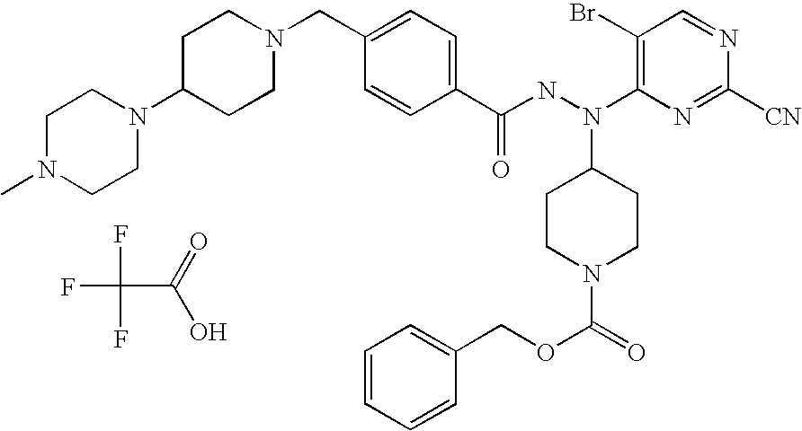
C1N(C)CCN(C2CCN(CC3=CC=C(C(=O)NN(C4CCN(C(OCC5=CC=CC=C5)=O)CC4)C4=C(Br)C=NC([CN])=N4)C=C3)CC2)C1.FC(F)(F)C(O)=O
